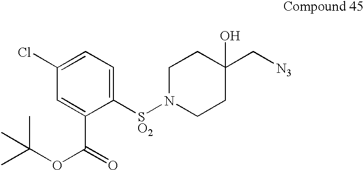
C1([SO2]N2CCC(O)(C[N3])CC2)=CC=C(Cl)C=C1C(=O)OC(C)(C)C
